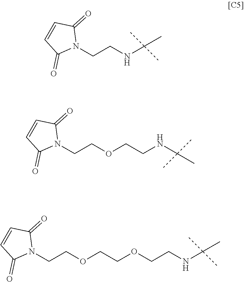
N1(CCNC(C)(C)C)C(=O)C=CC1=O.N1(CCOCCNC(C)(C)C)C(=O)C=CC1=O.N1(CCOCCOCCNC(C)(C)C)C(=O)C=CC1=O
